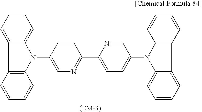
C12=C(N(C3=CN=C(C4=CC=C(N5C6=C(C7=CC=CC=C57)C=CC=C6)C=N4)C=C3)C3=CC=CC=C13)C=CC=C2
